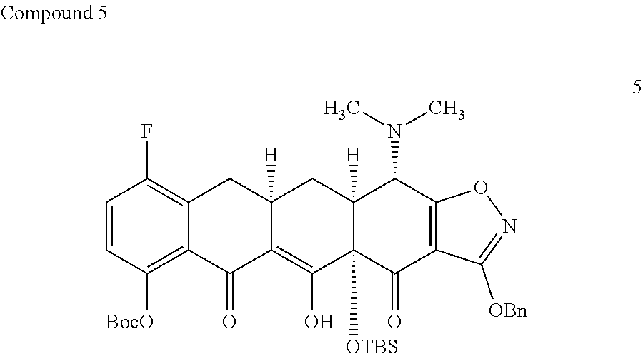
C1=CC([BocO])=C2C(=C1F)CC1([H])C(=C(O)C3([OTBS])C([H])(C1)C(N(C)C)C1=C(C3=O)C([OBn])=NO1)C2=O
